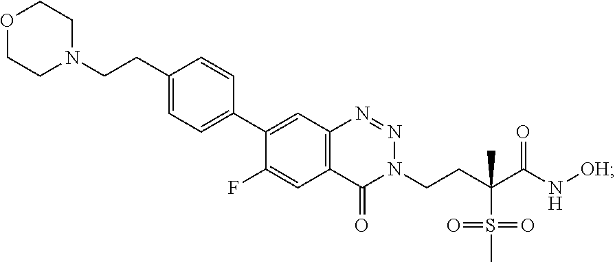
N1=NC2=C(C=C(F)C(C3=CC=C(CCN4CCOCC4)C=C3)=C2)C(=O)N1CCC(S(=O)(=O)C)(C)C(N[OH])=O
